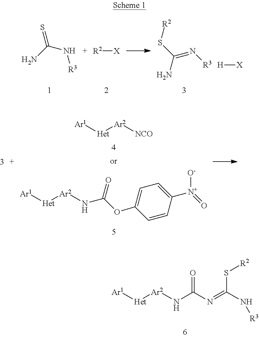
S=C(N)N[R3].[R2][X].NC(S[R2])=N[R3].[H][X].[Ar1][Het][Ar2][NCO].C1=CC([N+](=O)[O-])=CC=C1OC(N[Ar2][Het][Ar1])=O.C(=NC(N[Ar2][Het][Ar1])=O)(N[R3])S[R2]
